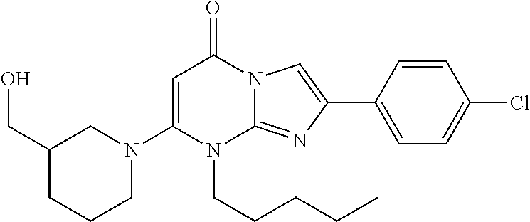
C1(CO)CCCN(C2=CC(=O)N3C(=NC(C4=CC=C(Cl)C=C4)=C3)N2CCCCC)C1
